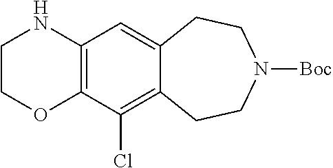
C1COC2=C(N1)C=C1C(=C2Cl)CCN([Boc])CC1
